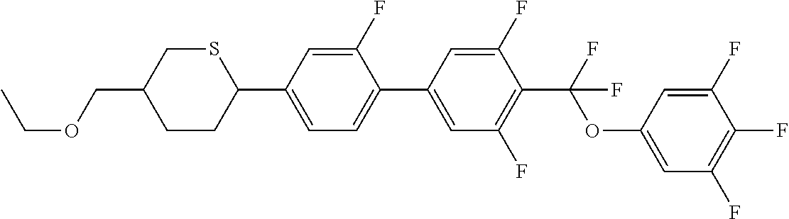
O(CC1CCC(C2=CC=C(C3=CC(F)=C(C(F)(OC4=CC(F)=C(F)C(F)=C4)F)C(F)=C3)C(F)=C2)SC1)CC
